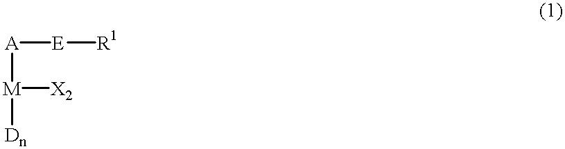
[A]([M]([X2])[Dn])[E][R1]
